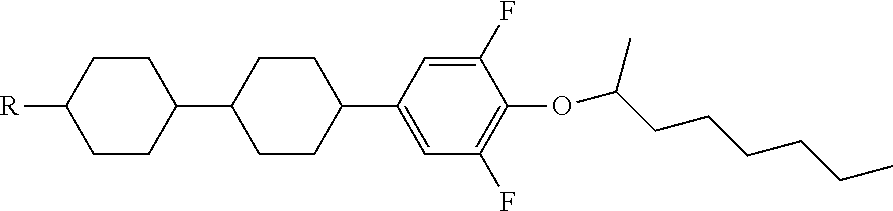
C1CC(C2CCC(C3=CC(F)=C(OC(CCCCCC)C)C(F)=C3)CC2)CCC1[R]
